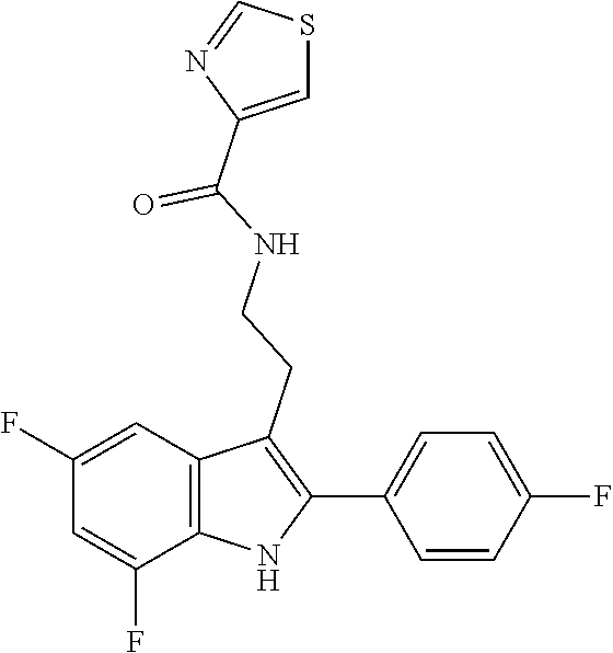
C(=O)(NCCC1=C(C2=CC=C(F)C=C2)NC2=C1C=C(F)C=C2F)C1=CSC=N1
